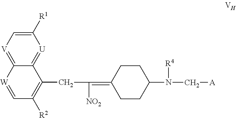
[U]1=C2C(=[V]C=C1[R1])[W]=CC([R2])=C2CC(=C1CCC(N(C[A])[R4])CC1)[NO2]
